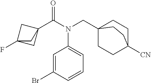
C12(F)CC(C(N(CC34CCC([CN])(CC3)CC4)C3=CC=CC(Br)=C3)=O)(C1)C2
